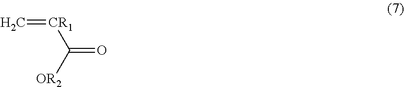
C(=O)([OR2])[CR1]=C
